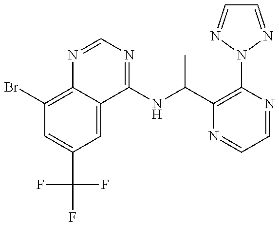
C1(Br)=C2C(=CC(C(F)(F)F)=C1)C(NC(C1=C(N3N=CC=N3)N=CC=N1)C)=NC=N2
